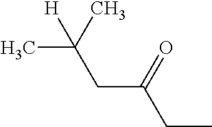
C(=O)(CC)CC(C)([H])C
